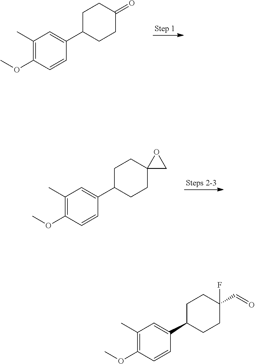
C1C(C2=CC(C)=C(OC)C=C2)CCC(=O)C1.C1C(C2=CC(C)=C(OC)C=C2)CCC2(C1)CO2.C1C(C2=CC(C)=C(OC)C=C2)CCC(F)(C=O)C1
